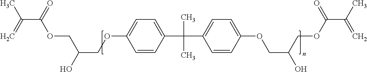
O(C1=CC=C(C(C2=CC=C(OCC(O)COC(C(C)=C)=O)C=C2)(C)C)C=C1)CC(O)COC(C(C)=C)=O
